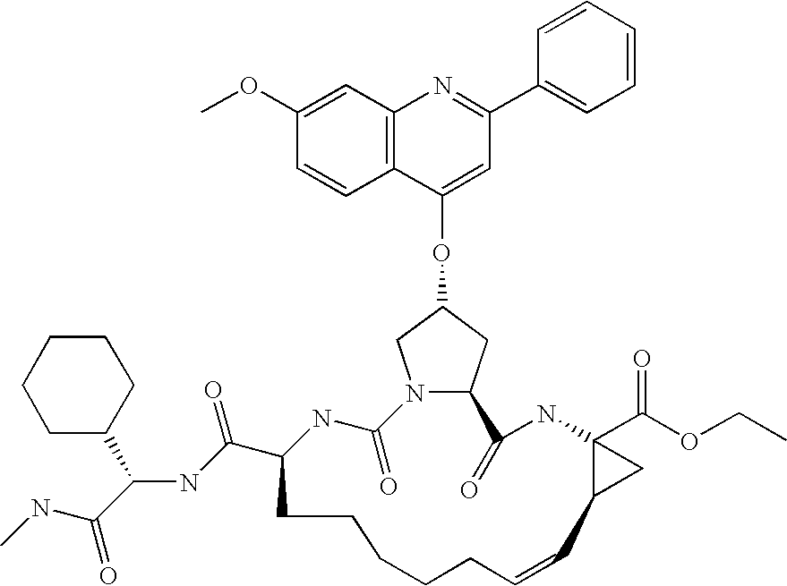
O(C1CN2C(C1)C(=O)NC1(C(OCC)=O)C(C1)C=CCCCCCC(C(NC(C1CCCCC1)C(=O)NC)=O)NC2=O)C1=CC(C2=CC=CC=C2)=NC2=C1C=CC(OC)=C2
